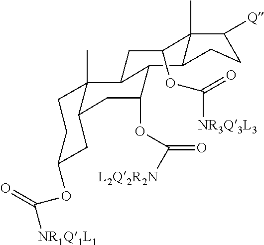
C1C(OC(=O)[L2Q2R2N])C2C(C3(C)CCC(OC([NR1Q1L1])=O)CC13)CC(OC([NR3Q3L3])=O)C1(C)C2CCC1[Q]
